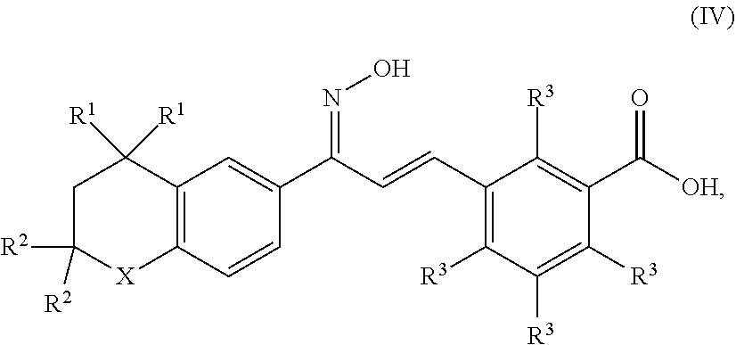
C1C([R2])([R2])[X]C2=C(C1([R1])[R1])C=C(C(=NO)C=CC1=C([R3])C([R3])=C([R3])C(C(=O)[OH])=C1[R3])C=C2
